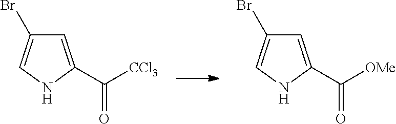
C1=C(C([CCl3])=O)NC=C1Br.C1=C(C([OMe])=O)NC=C1Br
